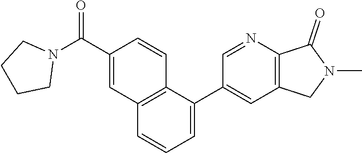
C1CCCN1C(C1=CC2=C(C=C1)C(C1=CC3=C(N=C1)C(=O)N(C)C3)=CC=C2)=O
